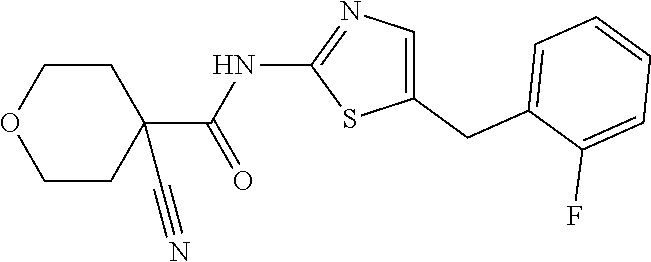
C1(CC2=CC=CC=C2F)=CN=C(NC(C2(C#N)CCOCC2)=O)S1
